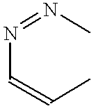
N(C=CC)=NC
